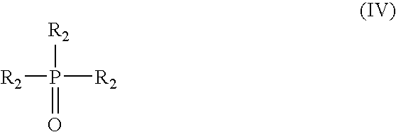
[R2]P([R2])([R2])=O
